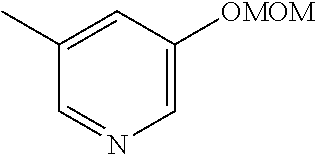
C1(C)=CC([OMOM])=CN=C1
